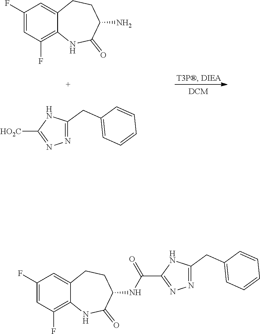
C1(F)=CC(F)=C2C(=C1)CCC(N)C(=O)N2.N1=C(CC2=CC=CC=C2)NC([HO2C])=N1.C1(F)=CC(F)=C2C(=C1)CCC(NC(C1=NN=C(CC3=CC=CC=C3)N1)=O)C(=O)N2
